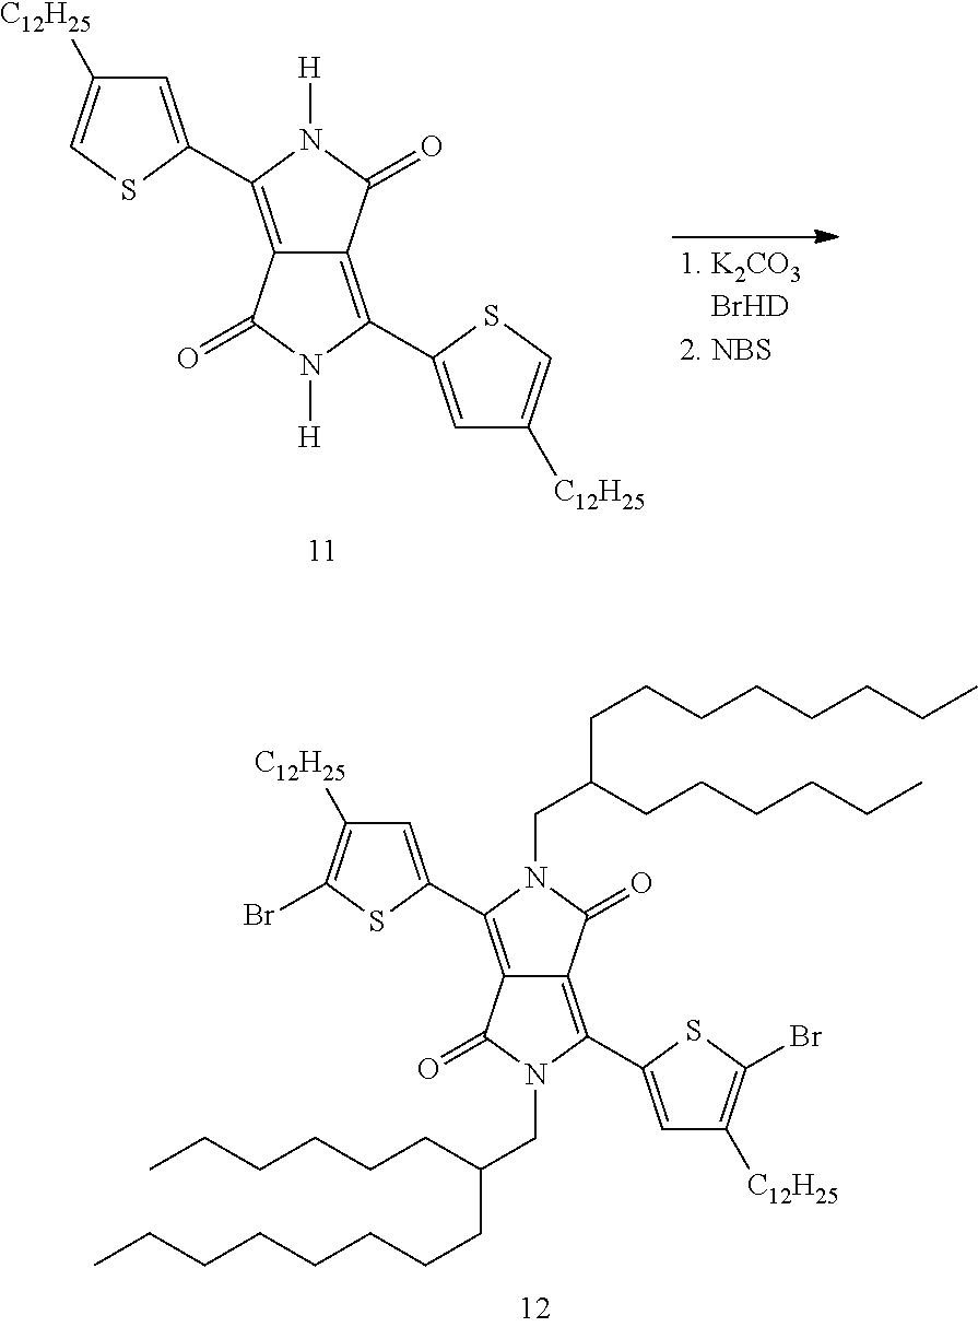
C1=C(C2=C3C(=C(C4=CC([C12H25])=C(Br)S4)N(CC(CCCCCC)CCCCCCCC)C3=O)C(=O)N2CC(CCCCCC)CCCCCCCC)SC(Br)=C1[C12H25].C1=C(C2=C3C(=C(C4=CC([C12H25])=CS4)N([H])C3=O)C(=O)N2[H])SC=C1[C12H25]
